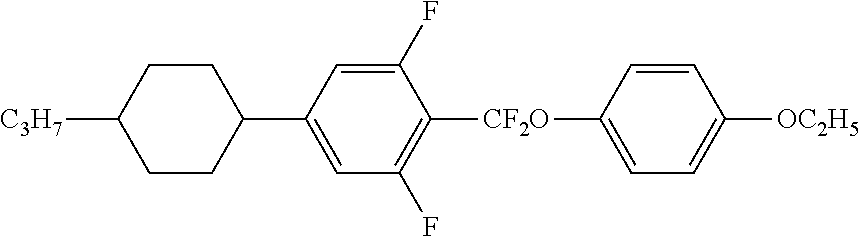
C1CC(C2=CC(F)=C([CF2O]C3=CC=C([OC2H5])C=C3)C(F)=C2)CCC1[C3H7]
